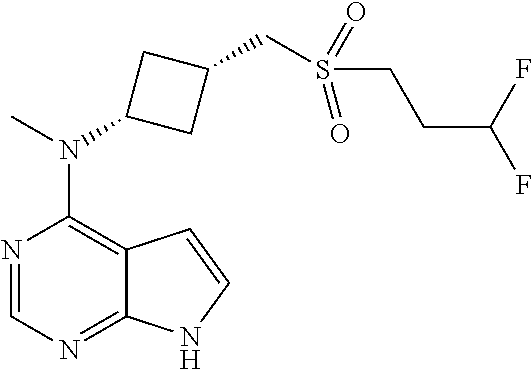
N1=CN=C2C(=C1N(C)C1CC(CS(=O)(CCC(F)F)=O)C1)C=CN2
